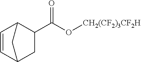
C1(C(O[CH2(CF2)3CF2H])=O)C2C=CC(C1)C2
